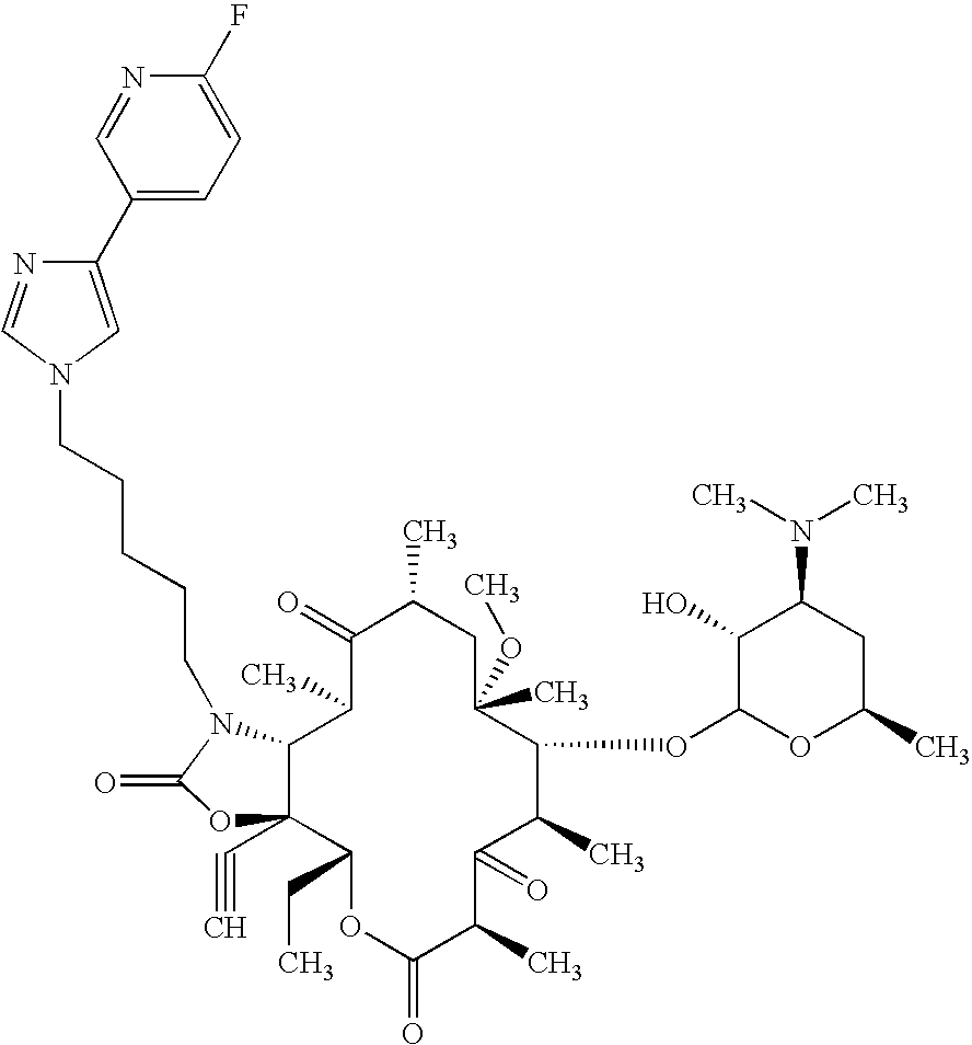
C12C(C#C)(C(CC)OC(=O)C(C)C(=O)C(C)C(OC3OC(C)CC(N(C)C)C3O)C(OC)(C)CC(C)C(=O)C1C)OC(=O)N2CCCCCN1C=NC(C2=CC=C(F)N=C2)=C1
